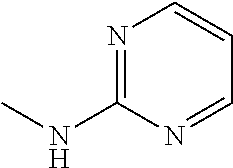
N1=C(NC)N=CC=C1
